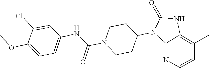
C1CN(C(NC2=CC=C(OC)C(Cl)=C2)=O)CCC1N1C(=O)NC2=C(C)C=CN=C12
